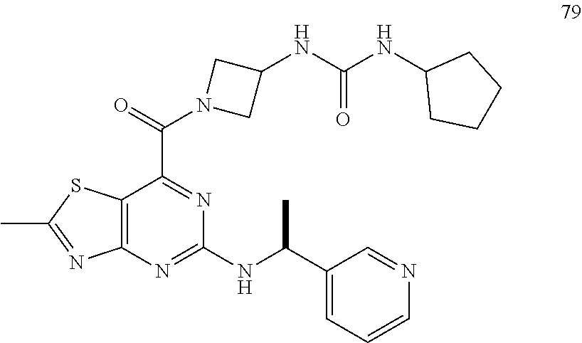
C12=C(N=C(NC(C3=CC=CN=C3)C)N=C1C(=O)N1CC(NC(=O)NC3CCCC3)C1)N=C(C)S2
